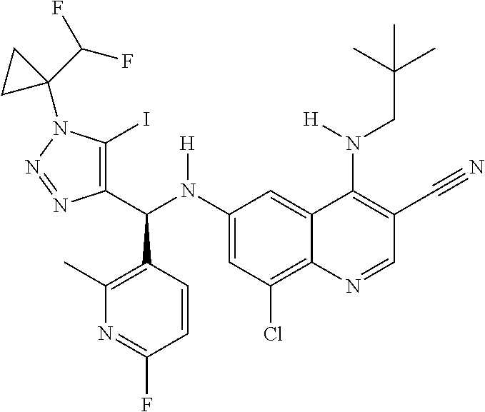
C1(N(C(C2=C(I)N(C3(C(F)F)CC3)N=N2)C2=C(C)N=C(F)C=C2)[H])=CC(Cl)=C2C(=C1)C(N(CC(C)(C)C)[H])=C(C#N)C=N2
